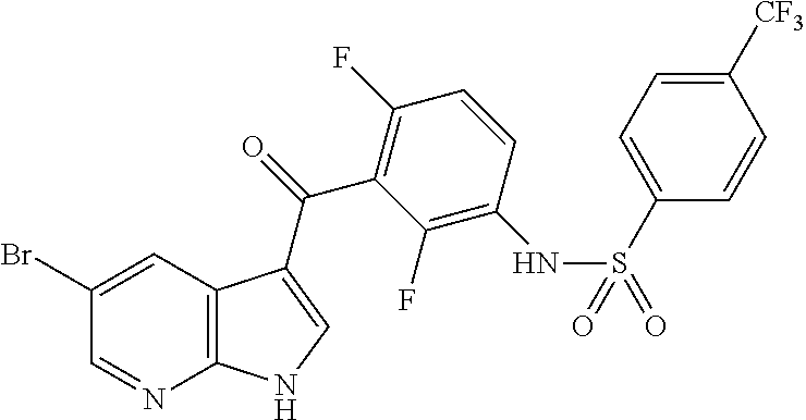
C12=C(C=C(Br)C=N1)C(C(=O)C1=C(F)C=CC(NS(C3=CC=C([CF3])C=C3)(=O)=O)=C1F)=CN2
